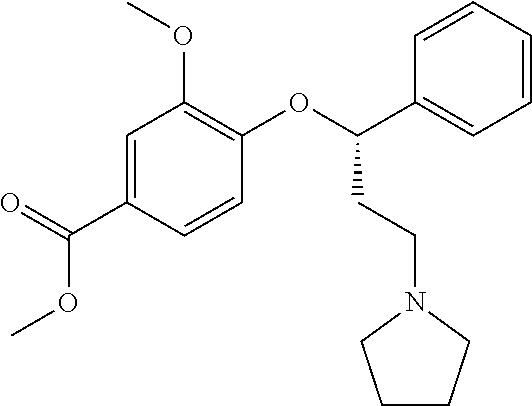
C1=C(C(=O)OC)C=CC(OC(C2=CC=CC=C2)CCN2CCCC2)=C1OC
